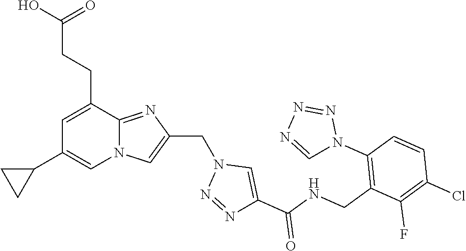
N12C(=NC(CN3N=NC(C(NCC4=C(N5N=NN=C5)C=CC(Cl)=C4F)=O)=C3)=C1)C(CCC(O)=O)=CC(C1CC1)=C2
